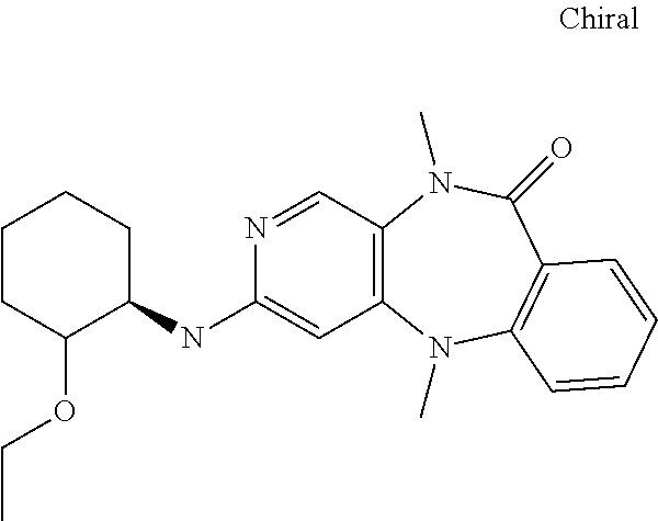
C12=C(N(C)C3=C(C(=O)N1C)C=CC=C3)C=C(NC1C(OCC)CCCC1)N=C2
